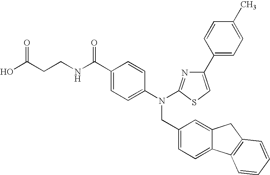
OC(CCNC(C1=CC=C(N(CC2=CC=C3C(=C2)CC2=C3C=CC=C2)C2=NC(C3=CC=C(C)C=C3)=CS2)C=C1)=O)=O
